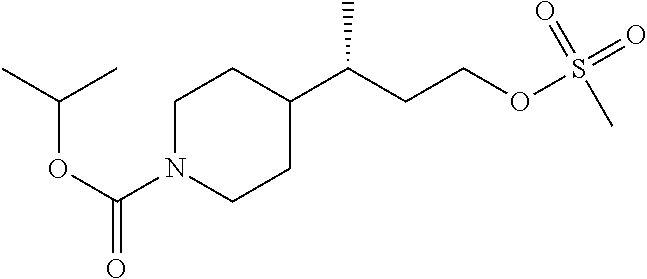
C1N(C(OC(C)C)=O)CCC(C(CCOS(C)(=O)=O)C)C1
